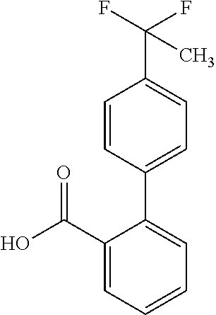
OC(C1=CC=CC=C1C1=CC=C(C(F)(F)C)C=C1)=O
